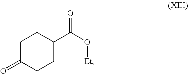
C1C(=O)CCC(C(O[Et])=O)C1
